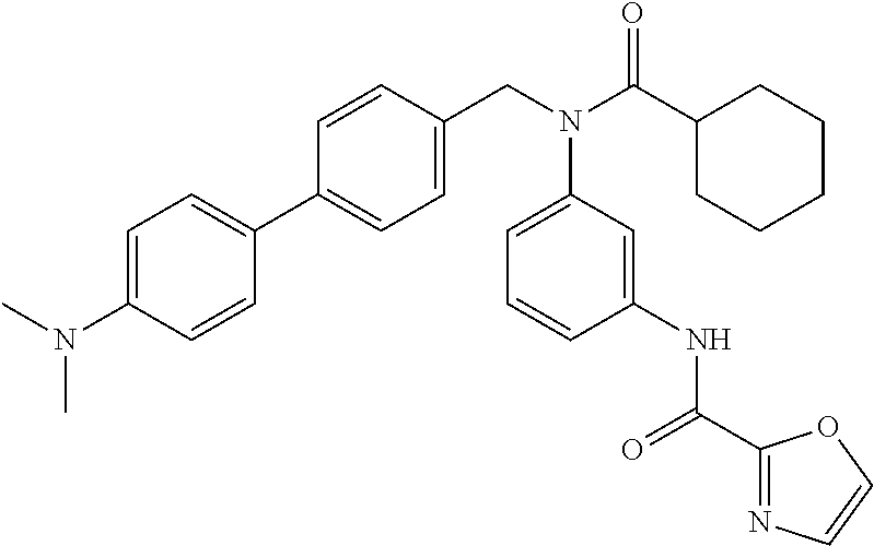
C1=CC(CN(C(C2CCCCC2)=O)C2=CC=CC(NC(C3=NC=CO3)=O)=C2)=CC=C1C1=CC=C(N(C)C)C=C1
